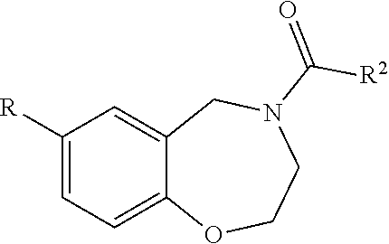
C1([R])=CC=C2C(=C1)CN(C(=O)[R2])CCO2
